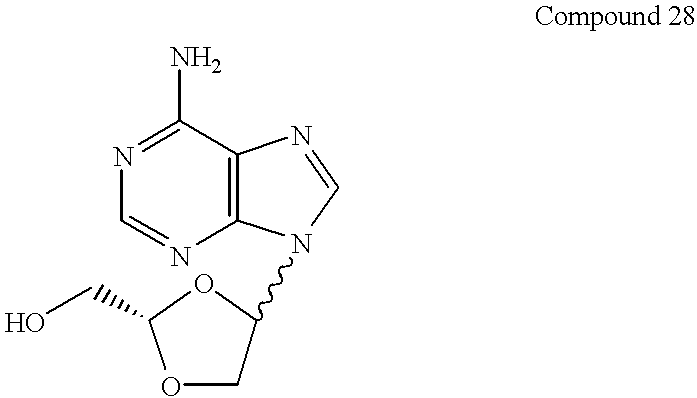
O1CC(N2C3=C(C(N)=NC=N3)N=C2)OC1CO
